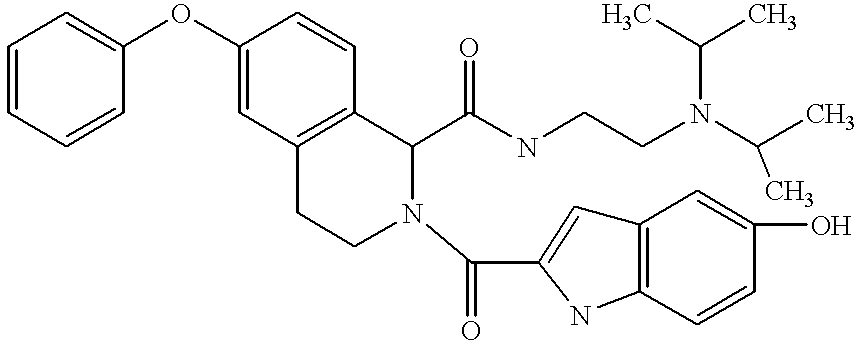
C1=CC=CC(OC2=CC3=C(C=C2)C(C(NCCN(C(C)C)C(C)C)=O)N(C(=O)C2=CC4=C(N2)C=CC(O)=C4)CC3)=C1
